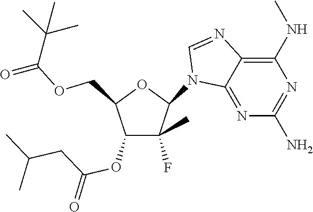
C(OCC1C(OC(CC(C)C)=O)C(C)(F)C(N2C3=NC(N)=NC(NC)=C3N=C2)O1)(=O)C(C)(C)C
